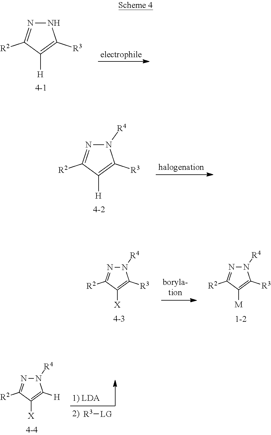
N1N=C([R2])C([H])=C1[R3].[R3][LG].N1([R4])N=C([R2])C([X])=C1[H].N1([R4])N=C([R2])C([H])=C1[R3].N1([R4])N=C([R2])C([M])=C1[R3].N1([R4])N=C([R2])C([X])=C1[R3]
